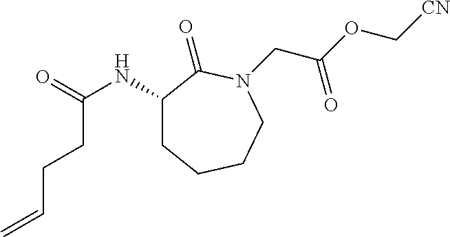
N(C(CCC=C)=O)C1CCCCN(CC(=O)OC[CN])C1=O
